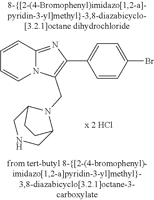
C1=CC2=NC(C3=CC=C(Br)C=C3)=C(CN3C4CNCC3CC4)N2C=C1
